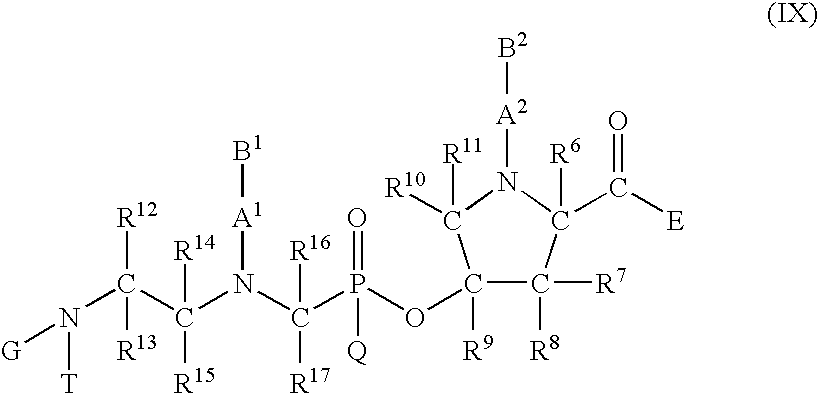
C1([R9])(OP(C([R16])([R17])N(C(C(N([T])[G])([R12])[R13])([R14])[R15])[A1][B1])(=O)[Q])C([R7])([R8])C(C([E])=O)([R6])N([A2][B2])C1([R10])[R11]
